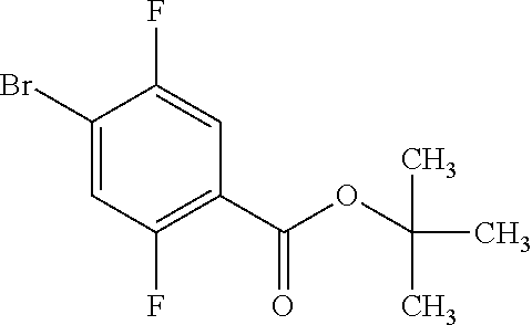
C1(Br)=CC(F)=C(C(OC(C)(C)C)=O)C=C1F
